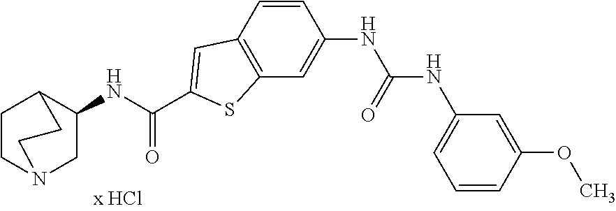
C1(NC(C2=CC3=C(C=C(NC(NC4=CC=CC(OC)=C4)=O)C=C3)S2)=O)CN2CCC1CC2
